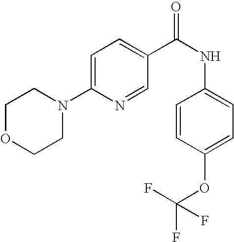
C1OCCN(C2=CC=C(C(NC3=CC=C(OC(F)(F)F)C=C3)=O)C=N2)C1
